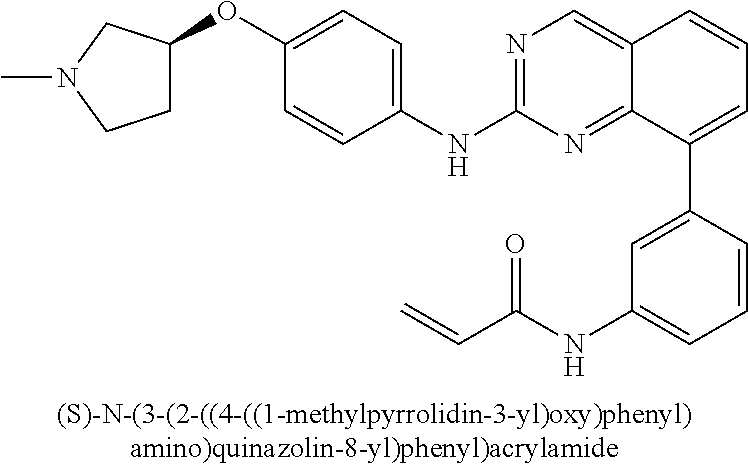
C1(NC2=NC=C3C(=N2)C(C2=CC(NC(C=C)=O)=CC=C2)=CC=C3)=CC=C(OC2CCN(C)C2)C=C1
